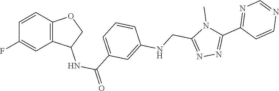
N1=C(CNC2=CC(C(NC3C4=C(C=CC(F)=C4)OC3)=O)=CC=C2)N(C)C(C2=NC=NC=C2)=N1
